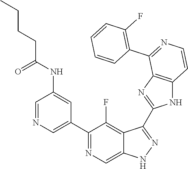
C1=NC=C(C2=NC=C3C(=C2F)C(C2=NC4=C(N2)C=CN=C4C2=C(F)C=CC=C2)=NN3)C=C1NC(=O)CCCC
